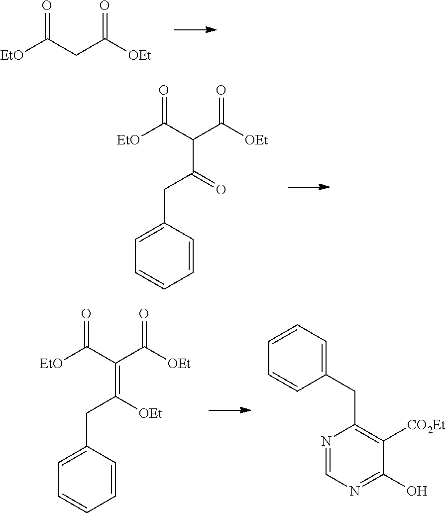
[EtO]C(CC([OEt])=O)=O.[EtO]C(C(C([OEt])=O)C(CC1=CC=CC=C1)=O)=O.[EtO]C(C(C([OEt])=O)=C(CC1=CC=CC=C1)[OEt])=O.C1(CC2=C([CO2Et])C(O)=NC=N2)=CC=CC=C1
